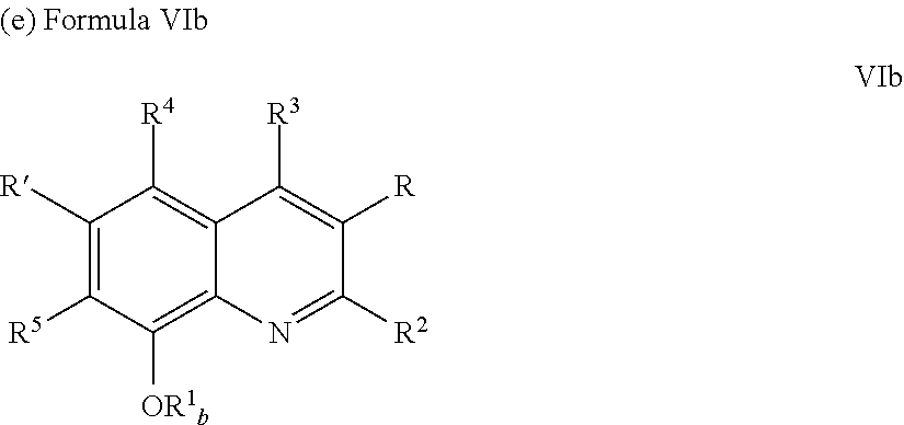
C1([R])=C([R5])C([OR1b])=C2C(=C1[R4])C([R3])=C([R])C([R2])=N2
